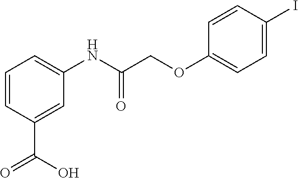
C1=CC(C(O)=O)=CC(NC(COC2=CC=C(I)C=C2)=O)=C1
